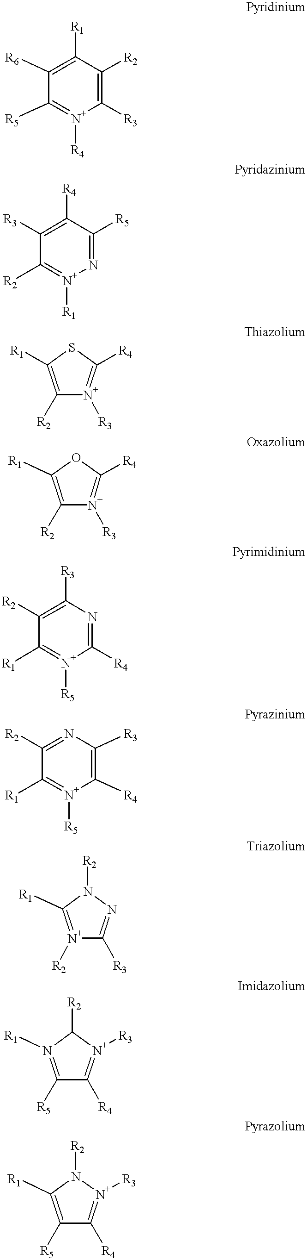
C1([R3])=C([R4])C([R5])=N[N+]([R1])=C1[R2].C1([R2])=C([R3])N=C([R4])[N+]([R5])=C1[R1].C1([R2])=NC([R3])=C([R4])[N+]([R5])=C1[R1].C1([R1])=C([R2])[N+]([R3])=C([R4])S1.C1([R1])=C([R2])[N+]([R3])=C([R4])O1.C1([R1])=[N+]([R2])C([R3])=NN1[R2].N1([R1])=C([R5])C([R4])=[N+]([R3])C1[R2].C1([R1])=C([R5])C([R4])=[N+]([R3])N1[R2].C1([R6])=C([R1])C([R2])=C([R3])[N+]([R4])=C1[R5]
